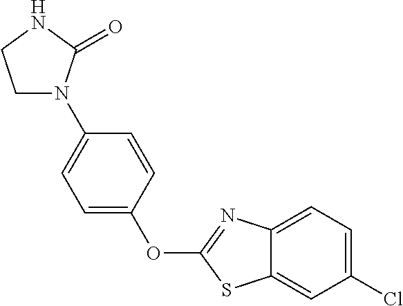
C1(Cl)=CC=C2C(=C1)SC(OC1=CC=C(N3CCNC3=O)C=C1)=N2
